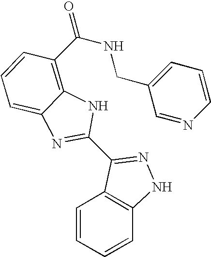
C1=CC=CC2=C1C(C1=NC3=CC=CC(C(=O)NCC4=CC=CN=C4)=C3N1)=NN2
